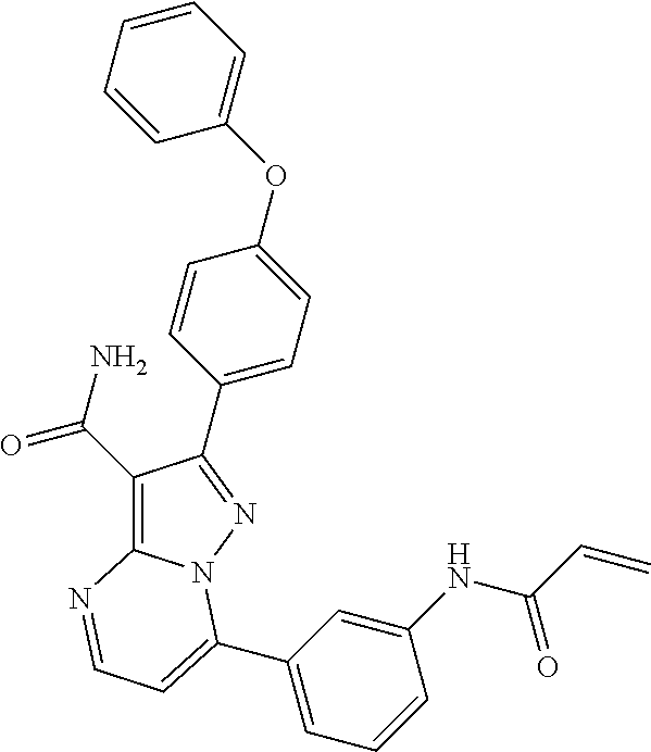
C1(C(N)=O)=C2N(N=C1C1=CC=C(OC3=CC=CC=C3)C=C1)C(C1=CC=CC(NC(C=C)=O)=C1)=CC=N2
